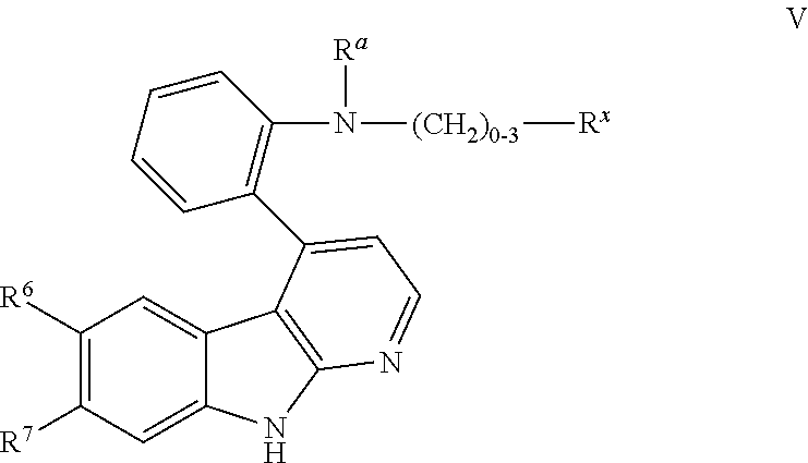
C1([R6])=C([R7])C=C2C(=C1)C1=C(N2)N=CC=C1C1=C(N([Ra])[(CH2)0-3][Rx])C=CC=C1
